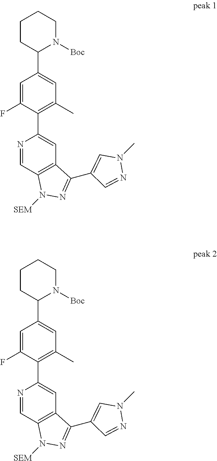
N1=CC2=C(C=C1C1=C(C)C=C(C3N([Boc])CCCC3)C=C1F)C(C1=CN(C)N=C1)=NN2[SEM].N1=CC2=C(C=C1C1=C(C)C=C(C3N([Boc])CCCC3)C=C1F)C(C1=CN(C)N=C1)=NN2[SEM]
